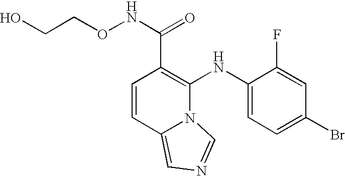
C1=CC2=CN=CN2C(NC2=CC=C(Br)C=C2F)=C1C(NOCCO)=O
